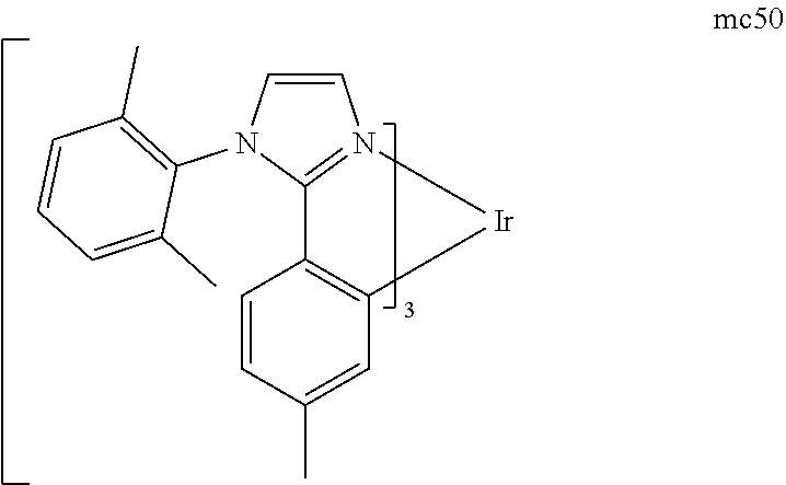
C1=CC(C)=CC2=C1C1=N(C=CN1C1=C(C)C=CC=C1C)[Ir]2
